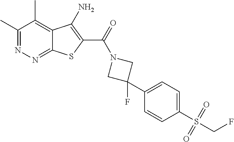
C1(C)=NN=C2C(=C1C)C(N)=C(C(=O)N1CC(F)(C3=CC=C(S(CF)(=O)=O)C=C3)C1)S2
